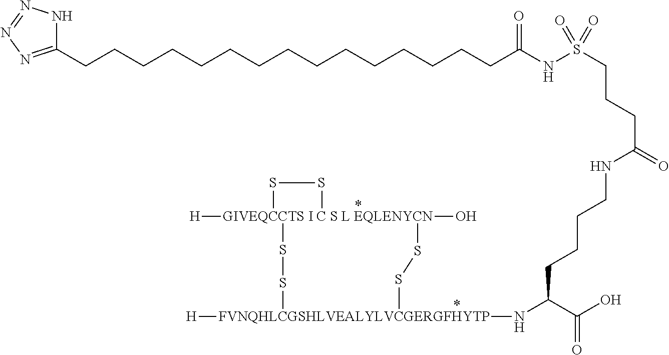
[GIVEQCCTS I C S L EQLENYCN]12([H])(O)(SS[FVNQHLCGSHLVEALYLVCGERGFHYTP]([H])(NC(C(O)=O)CCCCNC(CCCS(NC(CCCCCCCCCCCCCCCC3=NN=NN3)=O)(=O)=O)=O)SS1)SS2
